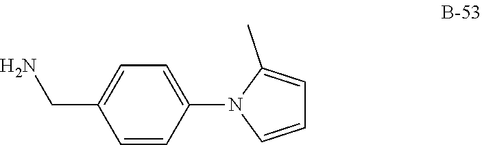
C1=CC(N2C=CC=C2C)=CC=C1CN
